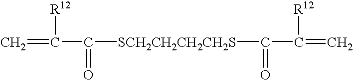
C=C([R12])C([SCH2CH2CH2CH2S]C(C(=C)[R12])=O)=O
